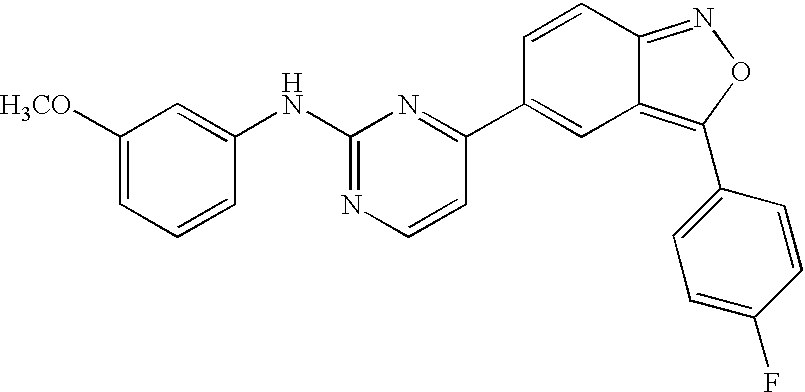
C1([H3CO])=CC=CC(NC2=NC=CC(C3=CC4=C(C5=CC=C(F)C=C5)ON=C4C=C3)=N2)=C1
